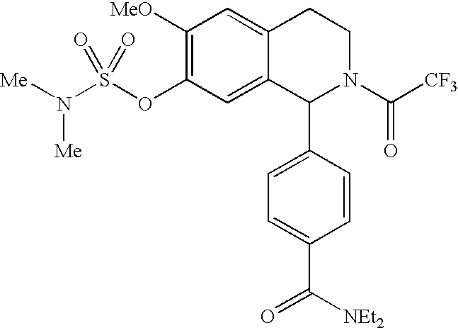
C1([MeO])=C(OS(N([Me])[Me])(=O)=O)C=C2C(=C1)CCN(C([CF3])=O)C2C1=CC=C(C(=O)[NEt2])C=C1
